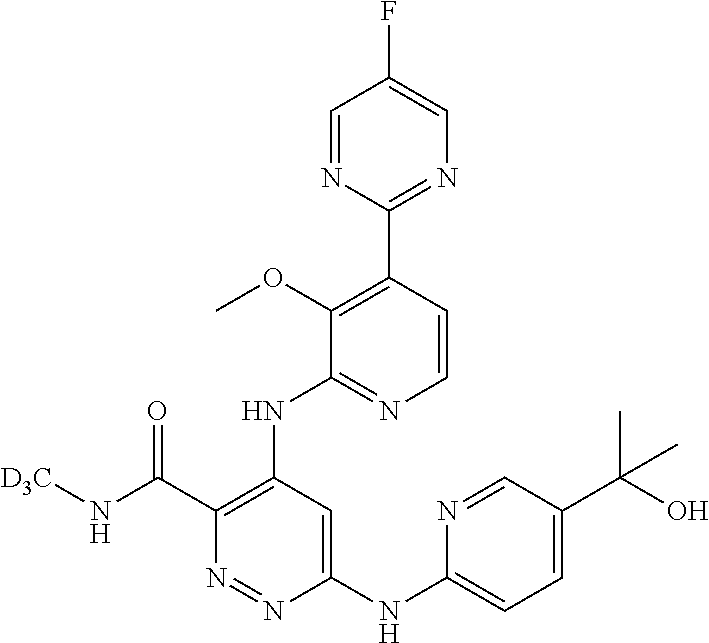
C1(C(=O)N[D3C])=C(NC2=NC=CC(C3=NC=C(F)C=N3)=C2OC)C=C(NC2=CC=C(C(O)(C)C)C=N2)N=N1
